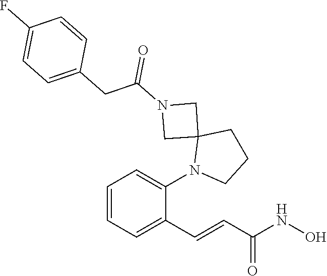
C(C(=O)NO)=CC1=CC=CC=C1N1CCCC12CN(C(CC1=CC=C(F)C=C1)=O)C2
